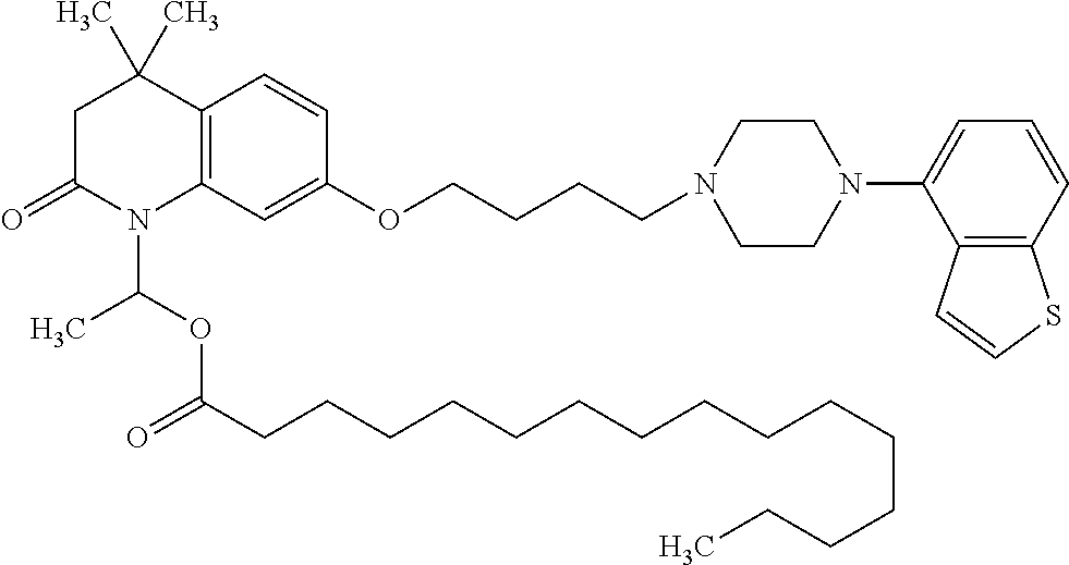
C1C(=O)N(C(OC(CCCCCCCCCCCCCCC)=O)C)C2=C(C1(C)C)C=CC(OCCCCN1CCN(C3=CC=CC4=C3C=CS4)CC1)=C2
